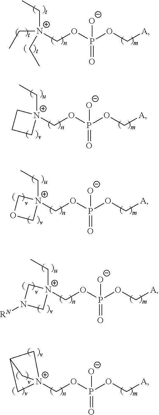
C([N+](COP(OC[A])(=O)[O-])(CC)CC)C.[N+]1(COP(OC[A])(=O)[O-])(CC)CCC1.[N+]1(COP(OC[A])(=O)[O-])(CC)COC1.[N+]1(COP(OC[A])(=O)[O-])(CC)CN([RN])C1.[N+]12(COP(OC[A])(=O)[O-])CC(C1)C2
